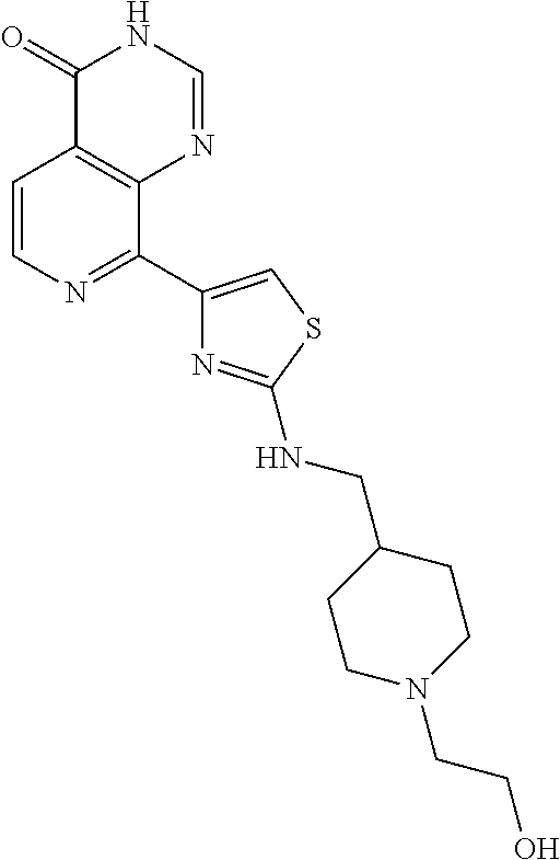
C1=CN=C(C2=CSC(NCC3CCN(CCO)CC3)=N2)C2=C1C(=O)NC=N2
